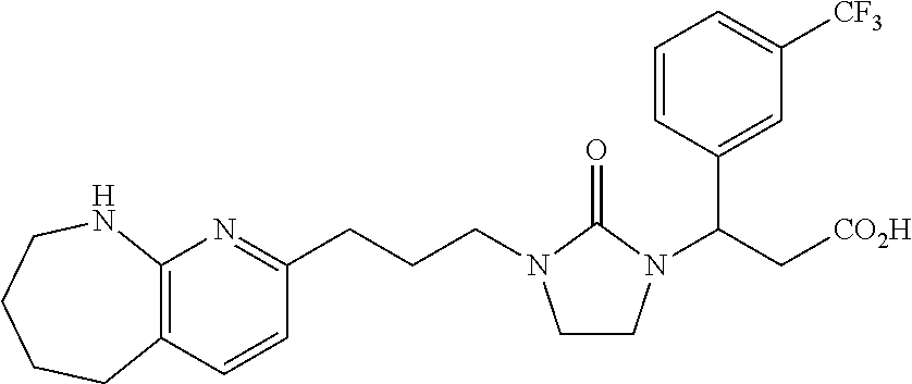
C(CCN1CCN(C(C2=CC([CF3])=CC=C2)C[CO2H])C1=O)C1=NC2=C(C=C1)CCCCN2
